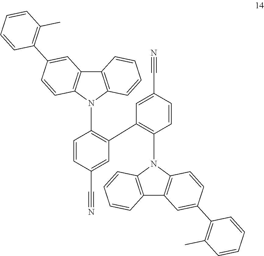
C1=CC(C#N)=CC(C2=C(N3C4=C(C5=C3C=CC(C3=C(C)C=CC=C3)=C5)C=CC=C4)C=CC(C#N)=C2)=C1N1C2=C(C3=C1C=CC(C1=C(C)C=CC=C1)=C3)C=CC=C2
